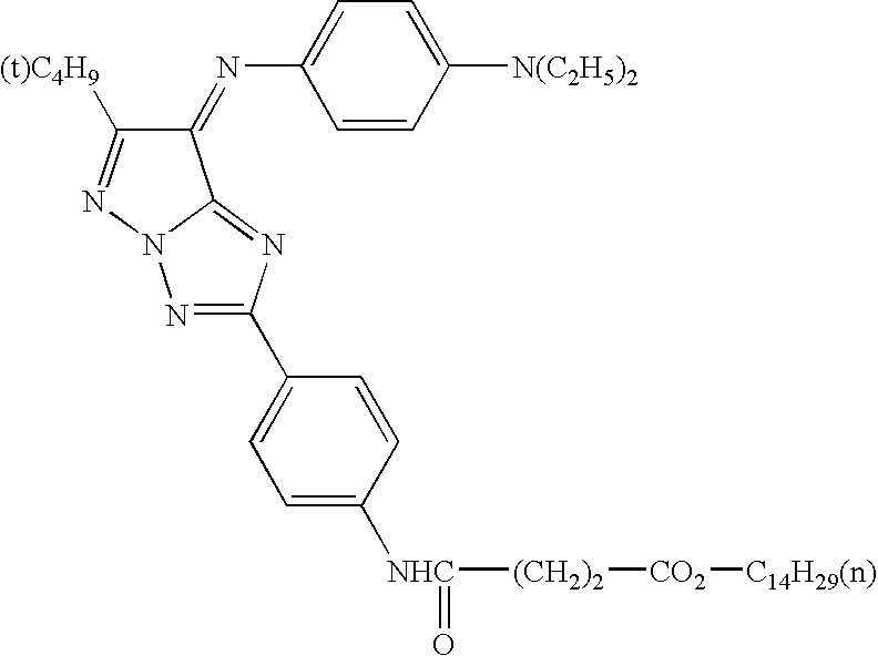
N1=C(C2=CC=C([NHC]([(CH2)2][CO2][C14H29(n)])=O)C=C2)N=C2N1N=C([(t)C4H9])C2=NC1=CC=C([N(C2H5)2])C=C1
